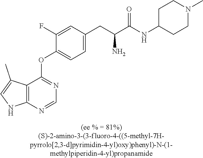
C1(F)=CC(CC(C(NC2CCN(C)CC2)=O)N)=CC=C1OC1=NC=NC2=C1C(C)=CN2
